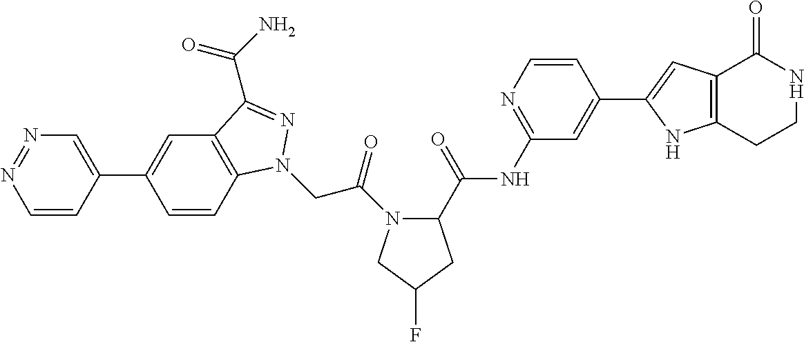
C1=CC(C2=CC3=C(C=C2)N(CC(=O)N2C(C(=O)NC4=NC=CC(C5=CC6=C(N5)CCNC6=O)=C4)CC(F)C2)N=C3C(N)=O)=CN=N1
